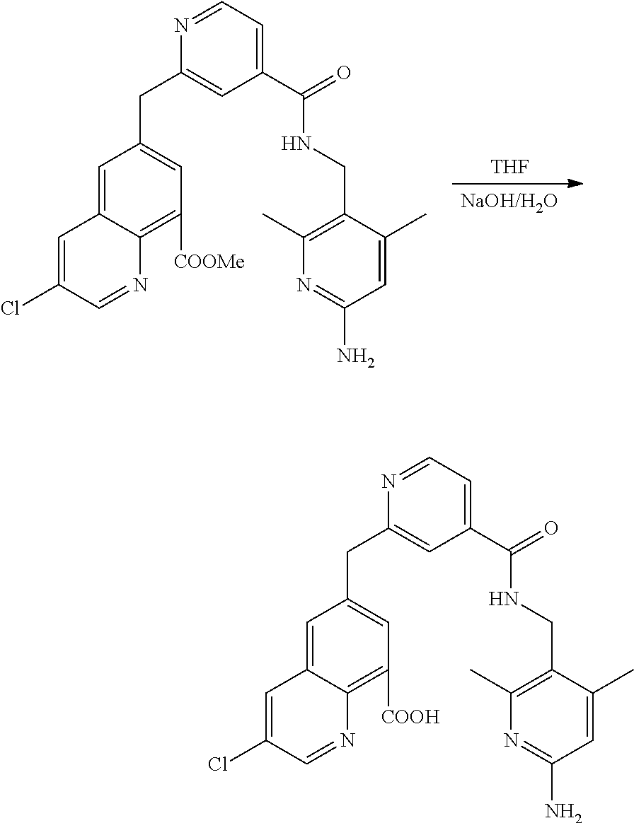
[NaOH/H2O].[THF].C1=C(CC2=CC(C(=O)NCC3=C(C)N=C(N)C=C3C)=CC=N2)C=C2C(=C1[COOMe])N=CC(Cl)=C2.C1=C(CC2=CC(C(=O)NCC3=C(C)N=C(N)C=C3C)=CC=N2)C=C2C(=C1[COOH])N=CC(Cl)=C2
